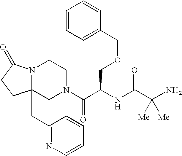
C12(CC3=NC=CC=C3)CN(C(C(NC(C(N)([Me])[Me])=O)COCC3=CC=CC=C3)=O)CCN1C(=O)CC2
